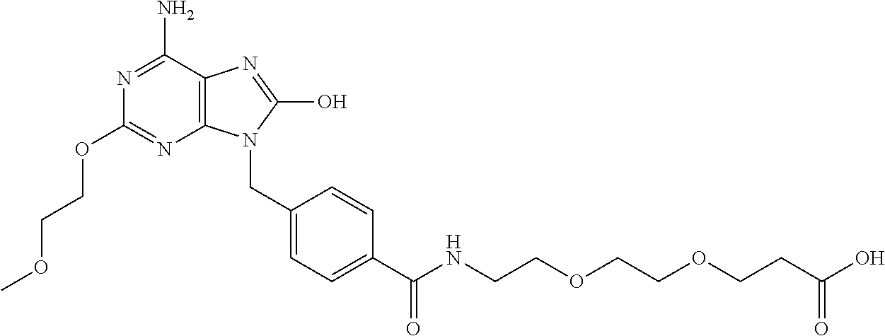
N1=C(N)C2=C(N=C1OCCOC)N(CC1=CC=C(C(NCCOCCOCCC(O)=O)=O)C=C1)C(O)=N2
